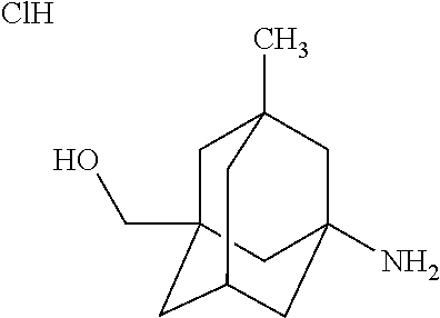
C1C2(CO)CC3CC(N)(CC1(C)C3)C2.Cl
